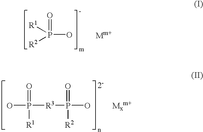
P(O)(=O)([R1])[R2].OP([R3]P(O)(=O)[R2])(=O)[R1].[Mxm+]
